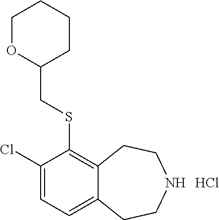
Cl.C1(Cl)=CC=C2C(=C1SCC1CCCCO1)CCNCC2
